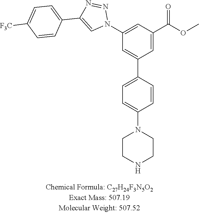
N1=NC(C2=CC=C([F3C])C=C2)=CN1C1=CC(C(=O)OC)=CC(C2=CC=C(N3CCNCC3)C=C2)=C1
